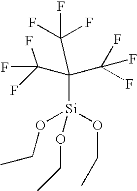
C([Si](OCC)(OCC)OCC)(C(F)(F)F)(C(F)(F)F)C(F)(F)F
